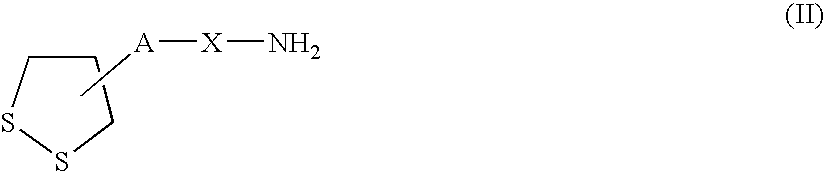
C1SSCC1.C[A][X]N
